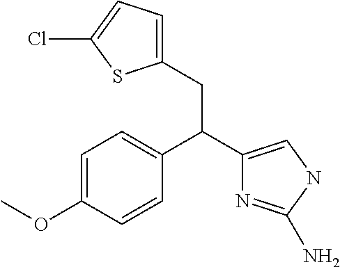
C1=C(OC)C=CC(C(C2=CNC(N)=N2)CC2=CC=C(Cl)S2)=C1
